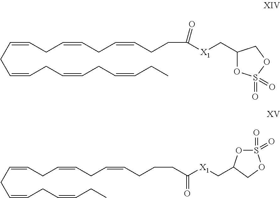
C(=CCC=CCC=CCC=CCC)CC=CCC=CCCC(=O)[X1]CC1OS(=O)(=O)OC1.C(=CCC=CCC=CCC)CC=CCC=CCCCC([X1]CC1OS(=O)(=O)OC1)=O
